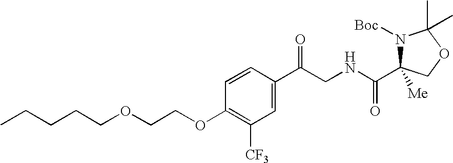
C1=CC(C(=O)CNC(=O)C2([Me])N([Boc])C(C)(C)OC2)=CC([CF3])=C1OCCOCCCCC
